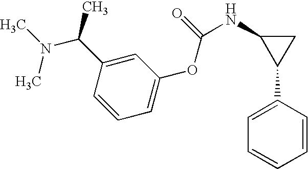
C1=C(C(N(C)C)C)C=CC=C1OC(=O)NC1C(C2=CC=CC=C2)C1
